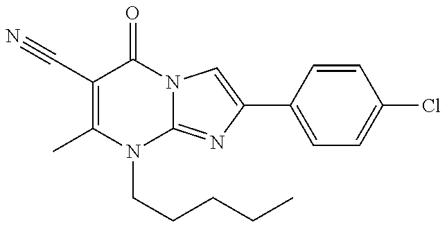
C1(C#N)=C(C)N(CCCCC)C2=NC(C3=CC=C(Cl)C=C3)=CN2C1=O
